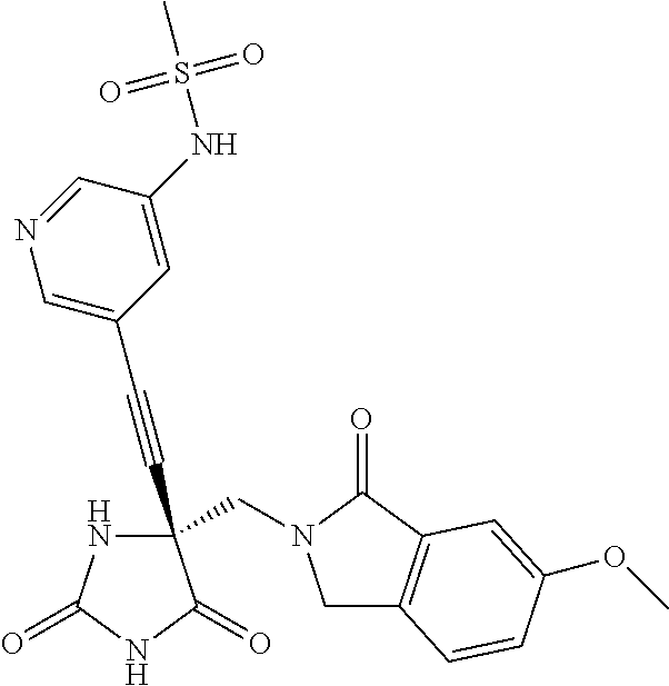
C(#CC1(CN2CC3=C(C2=O)C=C(OC)C=C3)NC(=O)NC1=O)C1=CN=CC(NS(=O)(=O)C)=C1
